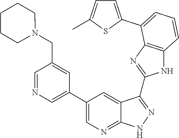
C1=NC=C(C2=CN=C3C(=C2)C(C2=NC4=C(N2)C=CC=C4C2=CC=C(C)S2)=NN3)C=C1CN1CCCCC1
